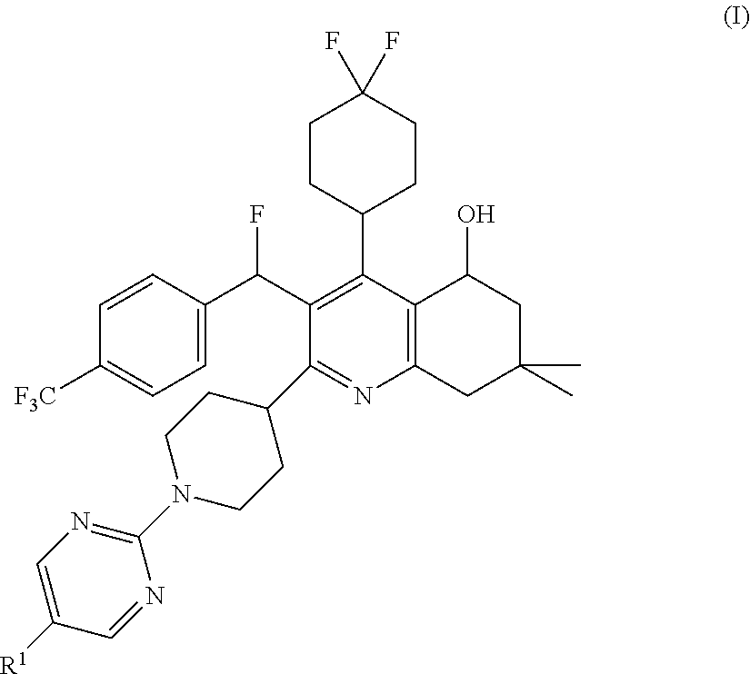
C1(N2CCC(C3=NC4=C(C(C5CCC(F)(F)CC5)=C3C(C3=CC=C([F3C])C=C3)F)C(O)CC(C)(C)C4)CC2)=NC=C([R1])C=N1
